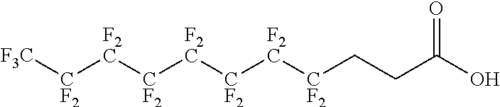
[F3C][CF2][F2C][CF2][F2C][CF2][F2C][CF2]CCC(O)=O
